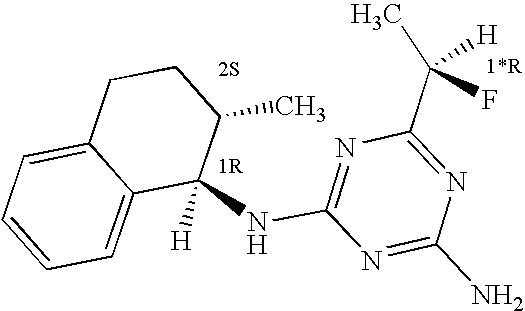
C1(NC2=NC(C([H])(C)F)=NC(N)=N2)([H])C(C)CCC2=CC=CC=C12
